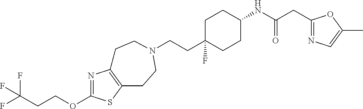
N1=C(OCCC(F)(F)F)SC2=C1CCN(CCC1(F)CCC(NC(CC3=NC=C(C)O3)=O)CC1)CC2
